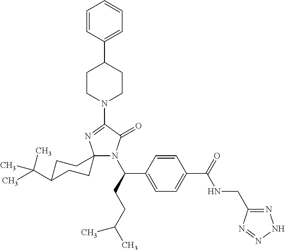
C12(N(C(C3=CC=C(C(=O)NCC4=NNN=N4)C=C3)CCC(C)C)C(=O)C(N3CCC(C4=CC=CC=C4)CC3)=N1)CCC(C(C)(C)C)CC2
